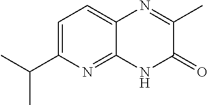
C1=C(C(C)C)N=C2C(=C1)N=C(C)C(=O)N2
